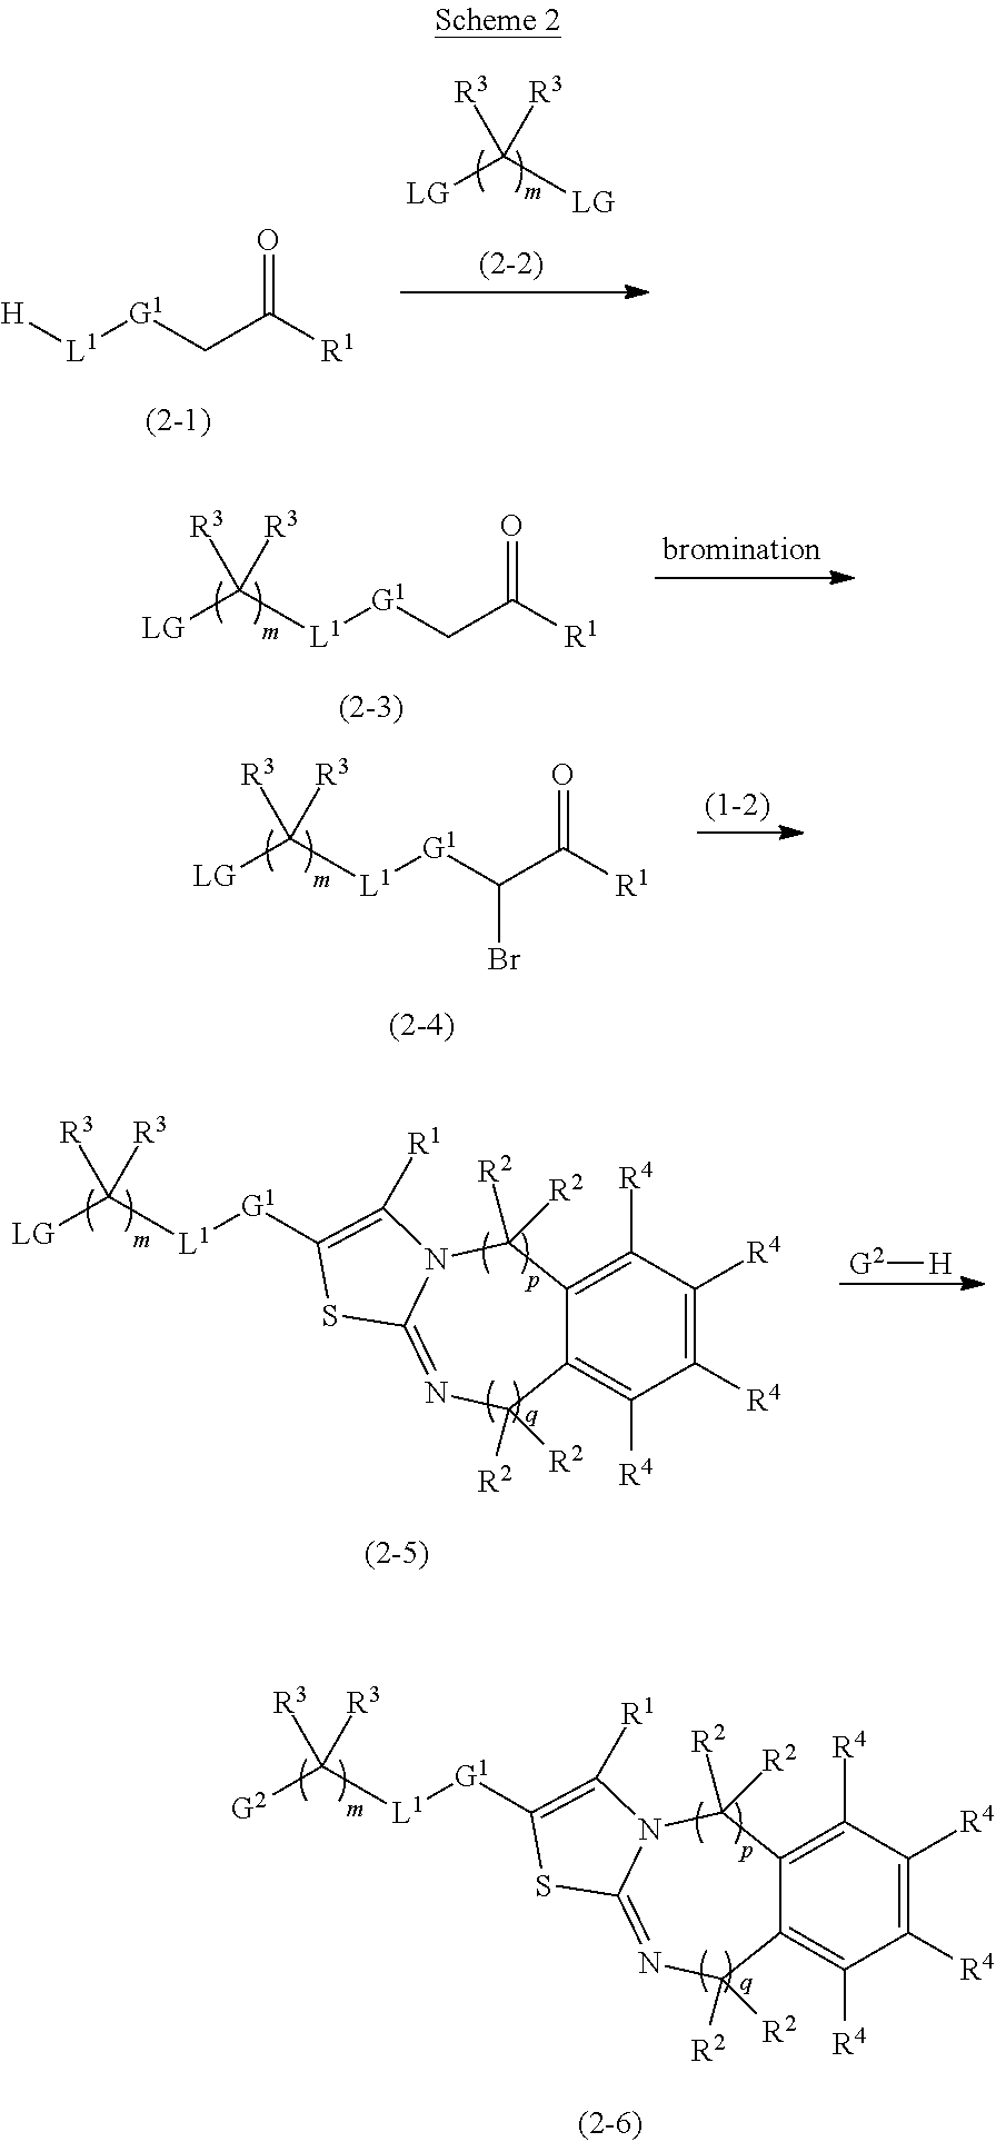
[LG]C([LG])([R3])[R3].[H][L1][G1]CC([R1])=O.C([L1][G1]CC([R1])=O)([LG])([R3])[R3].C([L1][G1]C(C([R1])=O)Br)([LG])([R3])[R3].C([L1][G1]C1=C([R1])N2C([R2])([R2])C3=C([R4])C([R4])=C([R4])C([R4])=C3C([R2])([R2])N=C2S1)([LG])([R3])[R3].[G2][H].C([L1][G1]C1=C([R1])N2C([R2])([R2])C3=C([R4])C([R4])=C([R4])C([R4])=C3C([R2])([R2])N=C2S1)([G2])([R3])[R3]
